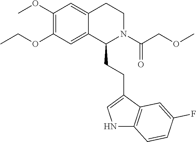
C1(OC)=C(OCC)C=C2C(=C1)CCN(C(COC)=O)C2CCC1=CNC2=C1C=C(F)C=C2
